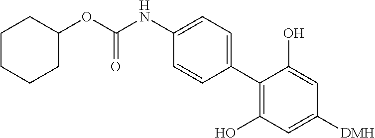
C1CCCC(OC(NC2=CC=C(C3=C(O)C=C([DMH])C=C3O)C=C2)=O)C1
